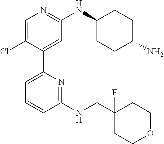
C1=C(Cl)C(C2=CC=CC(NCC3(F)CCOCC3)=N2)=CC(NC2CCC(N)CC2)=N1
